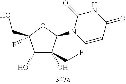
C1(O)C(CF)(O)C(N2C(=O)NC(=O)C=C2)OC1(CO)F
